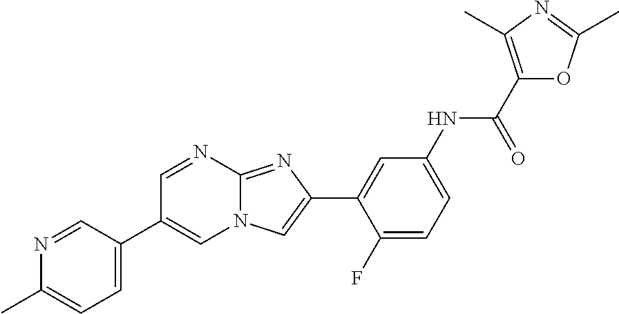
C1=NC2=NC(C3=CC(NC(C4=C(C)N=C(C)O4)=O)=CC=C3F)=CN2C=C1C1=CC=C(C)N=C1
